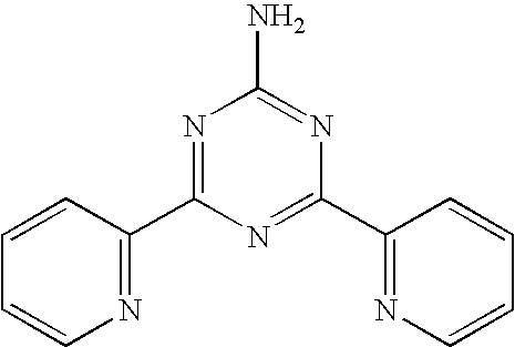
N1=C(C2=NC(N)=NC(C3=NC=CC=C3)=N2)C=CC=C1
